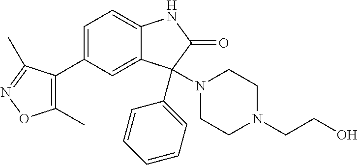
C1(C)=C(C2=CC=C3C(=C2)C(N2CCN(CCO)CC2)(C2=CC=CC=C2)C(=O)N3)C(C)=NO1
